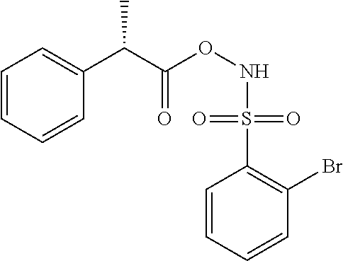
N(OC(=O)C(C)C1=CC=CC=C1)S(C1=C(Br)C=CC=C1)(=O)=O
